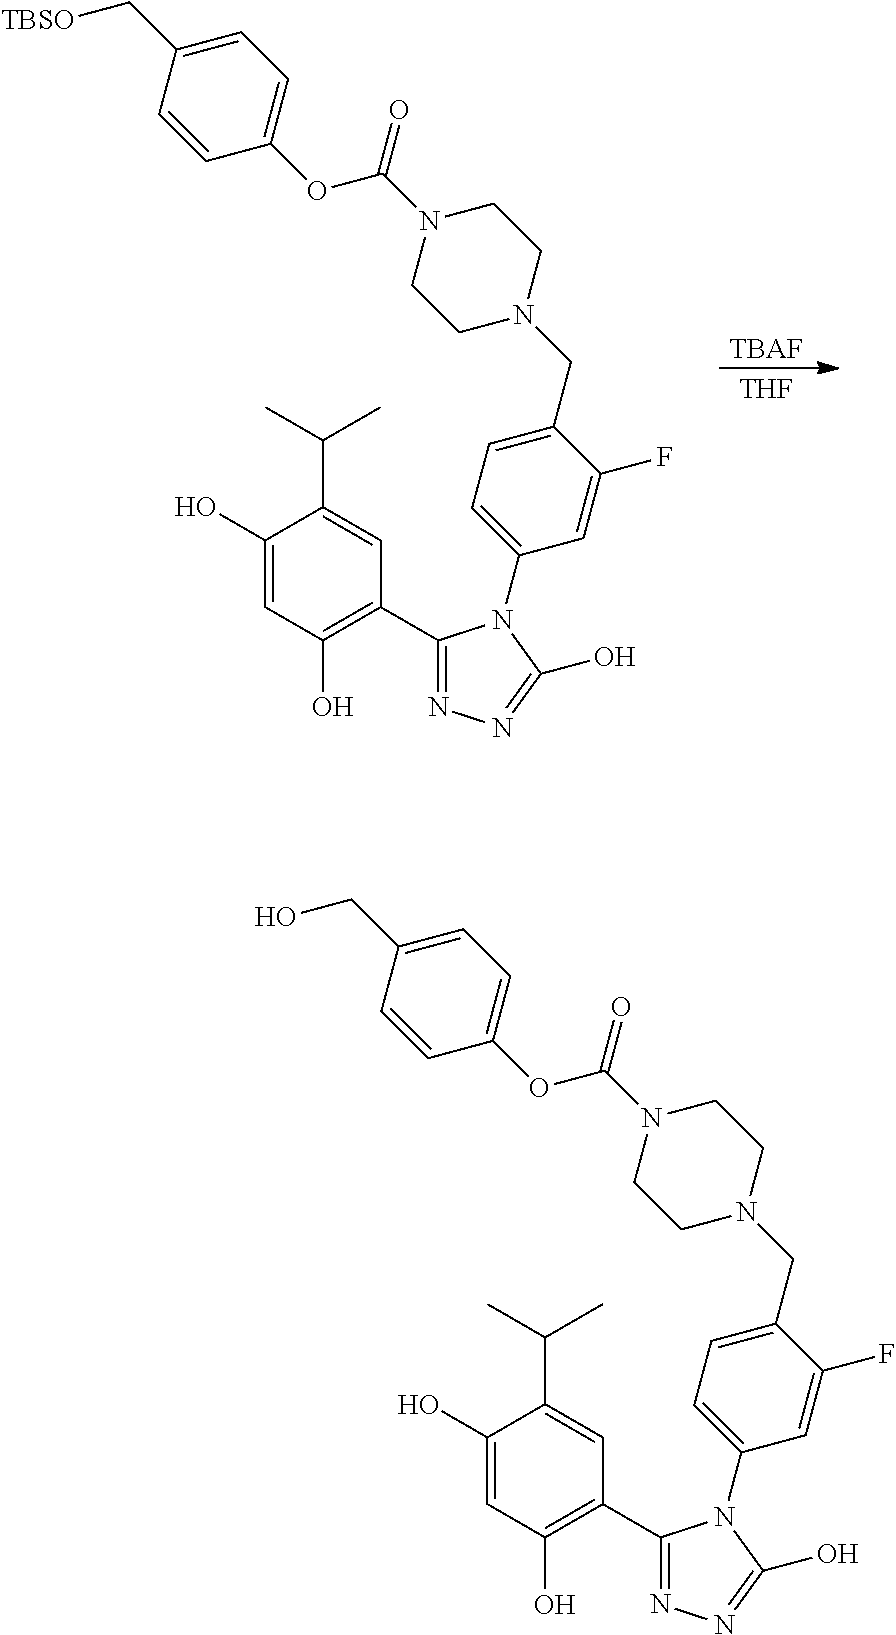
C1(C2=C(O)C=C(O)C(C(C)C)=C2)=NN=C(O)N1C1=CC=C(CN2CCN(C(OC3=CC=C(C[TBSO])C=C3)=O)CC2)C(F)=C1.[TBAF].[THF].C1(C2=C(O)C=C(O)C(C(C)C)=C2)=NN=C(O)N1C1=CC=C(CN2CCN(C(OC3=CC=C(CO)C=C3)=O)CC2)C(F)=C1
